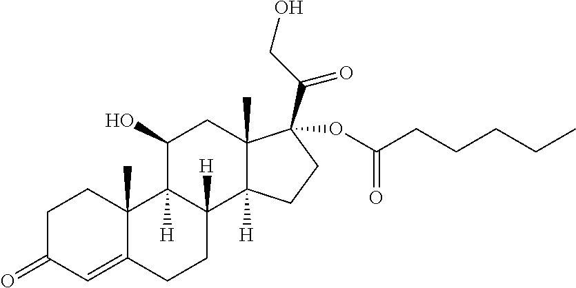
C1C(=O)C=C2C(C)(C1)C1([H])C([H])(CC2)C2([H])C(C)(CC1O)C(C(CO)=O)(OC(CCCCC)=O)CC2
